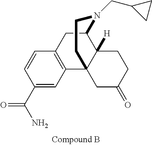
C1(CN2C3CC4=C(C5(C3([H])CCC(=O)C5)CC2)C=C(C(N)=O)C=C4)CC1
